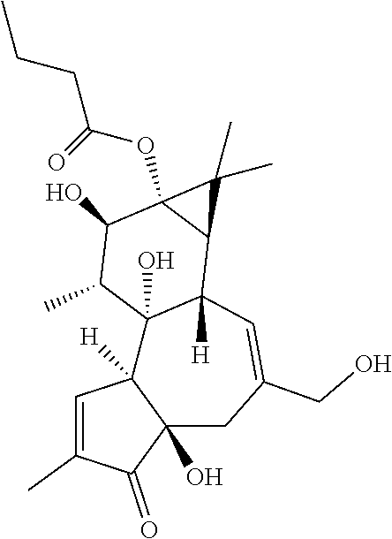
C12(O)C(=O)C(C)=CC1([H])C1(O)C([H])(C=C(CO)C2)C2C(OC(=O)CCC)(C(O)C1C)C2(C)C
